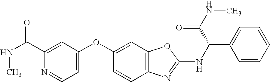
CNC(=O)C1=CC(OC2=CC3=C(C=C2)N=C(NC(C2=CC=CC=C2)C(NC)=O)O3)=CC=N1
